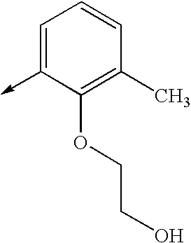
C1=C(->C)C(OCCO)=C(C)C=C1
